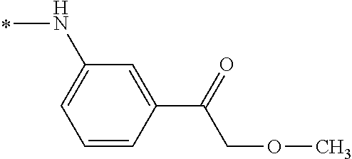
N(C1=CC=CC(C(COC)=O)=C1)C
